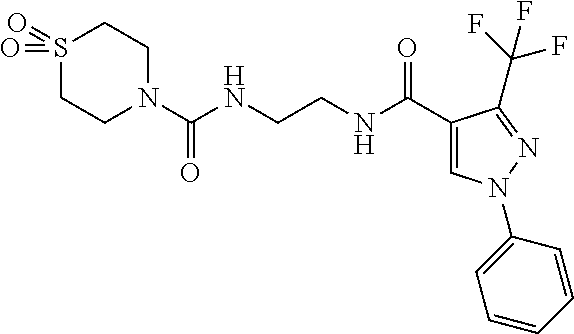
S1(=O)(=O)CCN(C(NCCNC(C2=CN(C3=CC=CC=C3)N=C2C(F)(F)F)=O)=O)CC1
